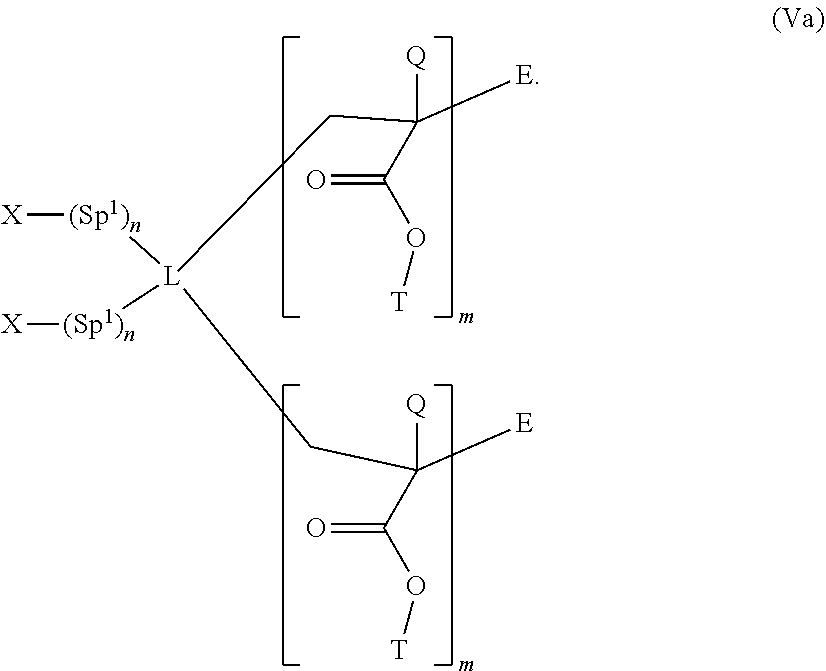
[L](CC([E])([Q])C(O[T])=O)([(Sp1)n][X])(CC([E])([Q])C(O[T])=O)[(Sp1)n][X]
